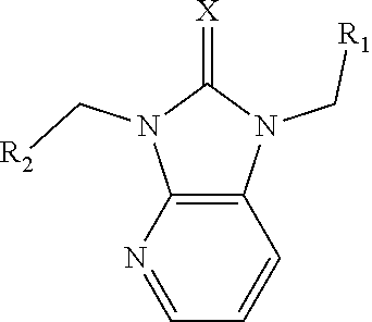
C12=C(N(C[R1])C(=[X])N1C[R2])C=CC=N2
